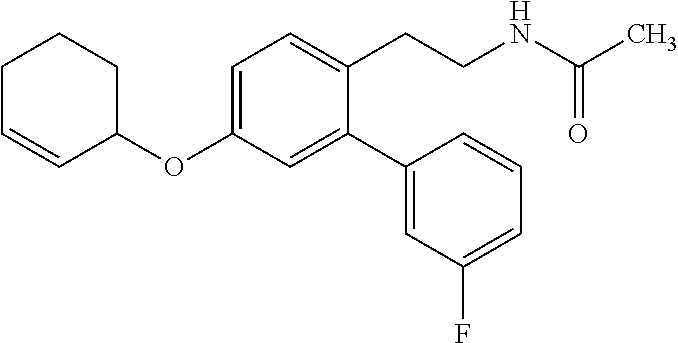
C1(OC2=CC=C(CCNC(C)=O)C(C3=CC(F)=CC=C3)=C2)CCCC=C1
